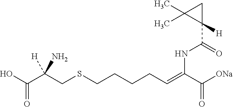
OC(C(CSCCCCC=C(NC(=O)C1([H])CC1(C)C)C([ONa])=O)([H])N)=O
